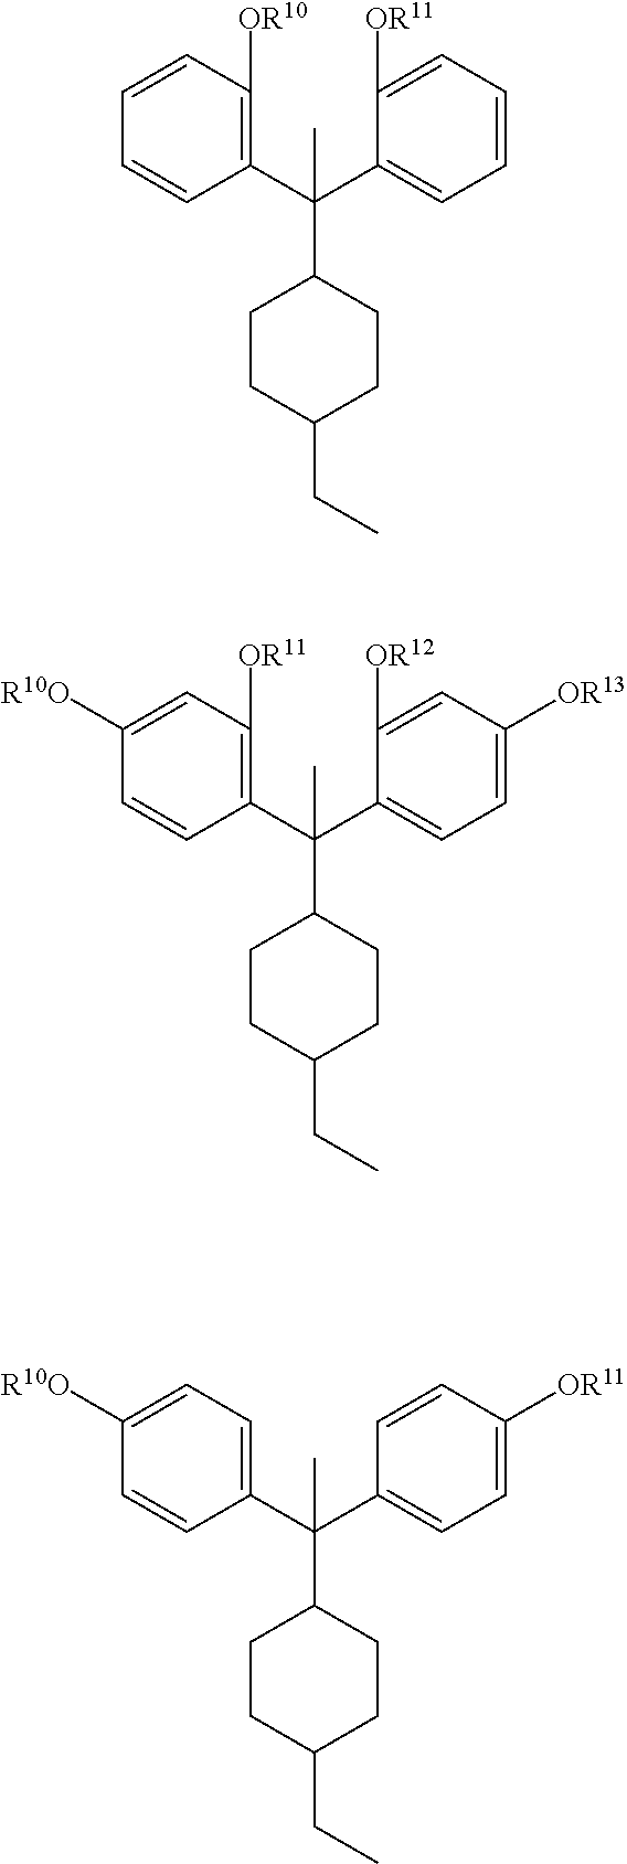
C1(C(C2=CC=CC=C2[OR11])(C2CCC(CC)CC2)C)=C([OR10])C=CC=C1.C1(C(C2=CC=C([OR13])C=C2[OR12])(C)C2CCC(CC)CC2)=C([OR11])C=C([R10O])C=C1.C1(C(C2=CC=C([OR11])C=C2)(C)C2CCC(CC)CC2)=CC=C([R10O])C=C1
